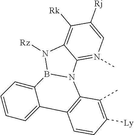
C12=N(C)C=C([Rj])C([Rk])=C1N([Rz])B1N2C2=C(C=CC([Ly])=C2C)C2=CC=CC=C12
